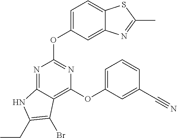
N1=C2C(=C(OC3=CC=CC(C#N)=C3)N=C1OC1=CC=C3C(=C1)N=C(C)S3)C(Br)=C(CC)N2
